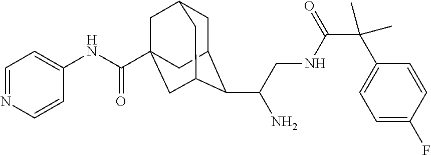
C1C2C(C(CNC(C(C3=CC=C(F)C=C3)(C)C)=O)N)C3CC(C(NC4=CC=NC=C4)=O)(CC1C3)C2
